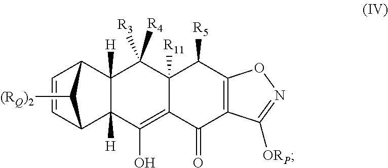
C1=CC2C3([H])C([H])(C1C2[(RQ)2])C([R4])([R3])C1([R11])C(=C3O)C(=O)C2=C(C1[R5])ON=C2[ORP]
